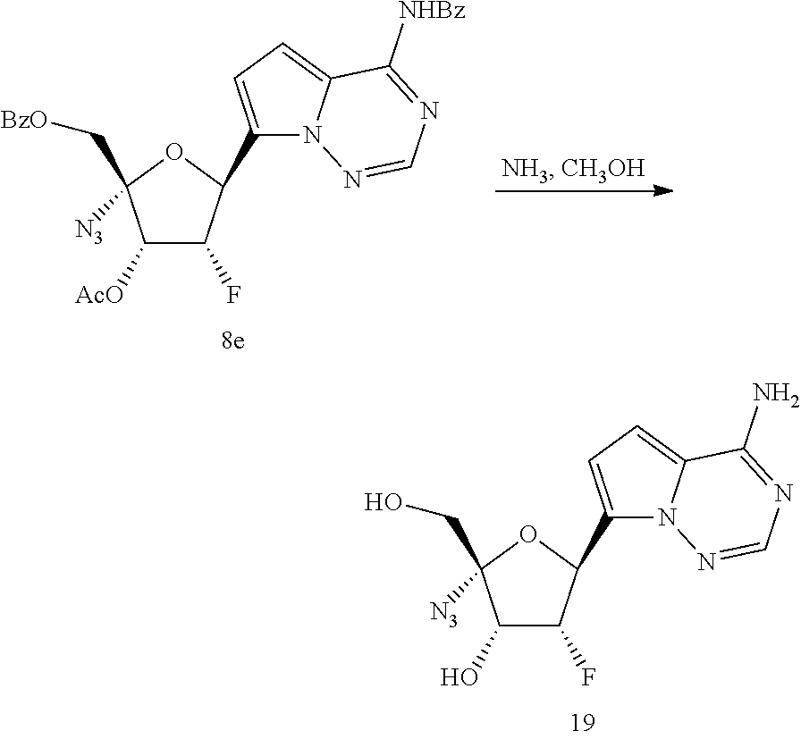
C1(O)C(F)C(C2=CC=C3N2N=CN=C3N)OC1(CO)[N3].C1([AcO])C(F)C(C2=CC=C3N2N=CN=C3[NHBz])OC1(C[BzO])[N3]
